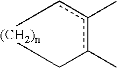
c1c(C)c(C)C[(CH2)n]1
